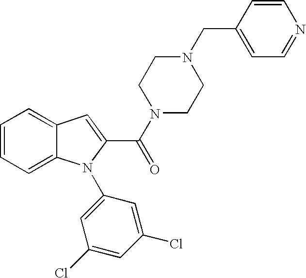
C1=C2C(=CC=C1)N(C1=CC(Cl)=CC(Cl)=C1)C(C(=O)N1CCN(CC3=CC=NC=C3)CC1)=C2
